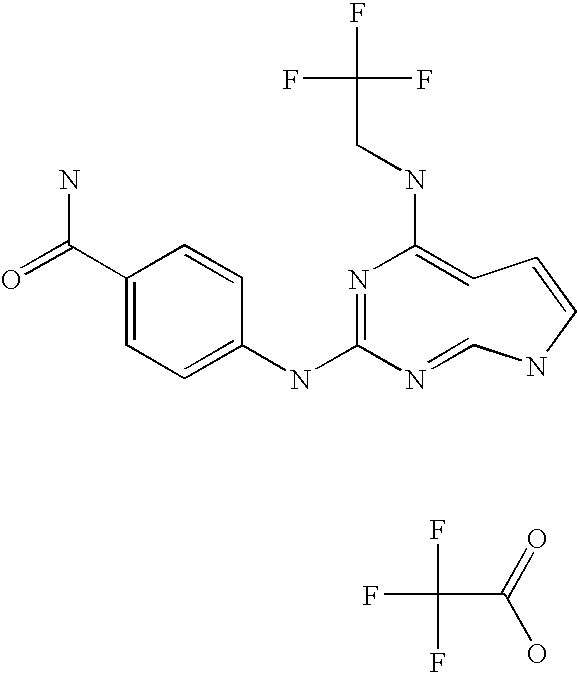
O=C(C1=CC=C(NC2=NC(NCC(F)(F)F)=CC=CNC=N2)C=C1)N.O=C(O)C(F)(F)F
